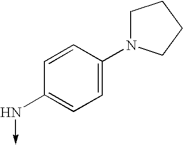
C1=CC(N2CCCC2)=CC=C1N->C
